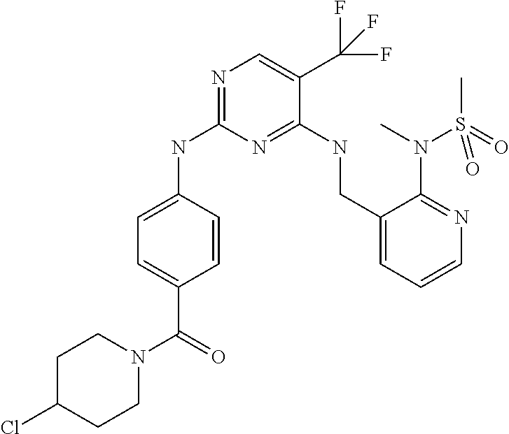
N1=C(NC2=CC=C(C(=O)N3CCC(Cl)CC3)C=C2)N=C(NCC2=CC=CN=C2N(C)S(C)(=O)=O)C(C(F)(F)F)=C1
